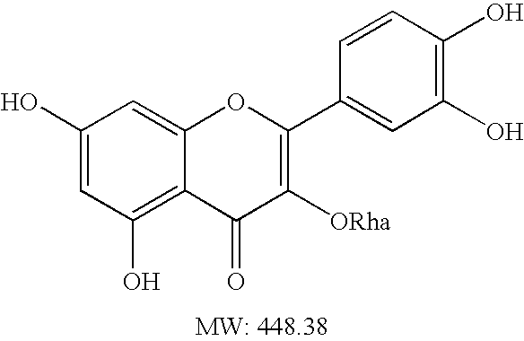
C1(O)=CC(O)=C2C(=C1)OC(C1=CC(O)=C(O)C=C1)=C([ORha])C2=O
